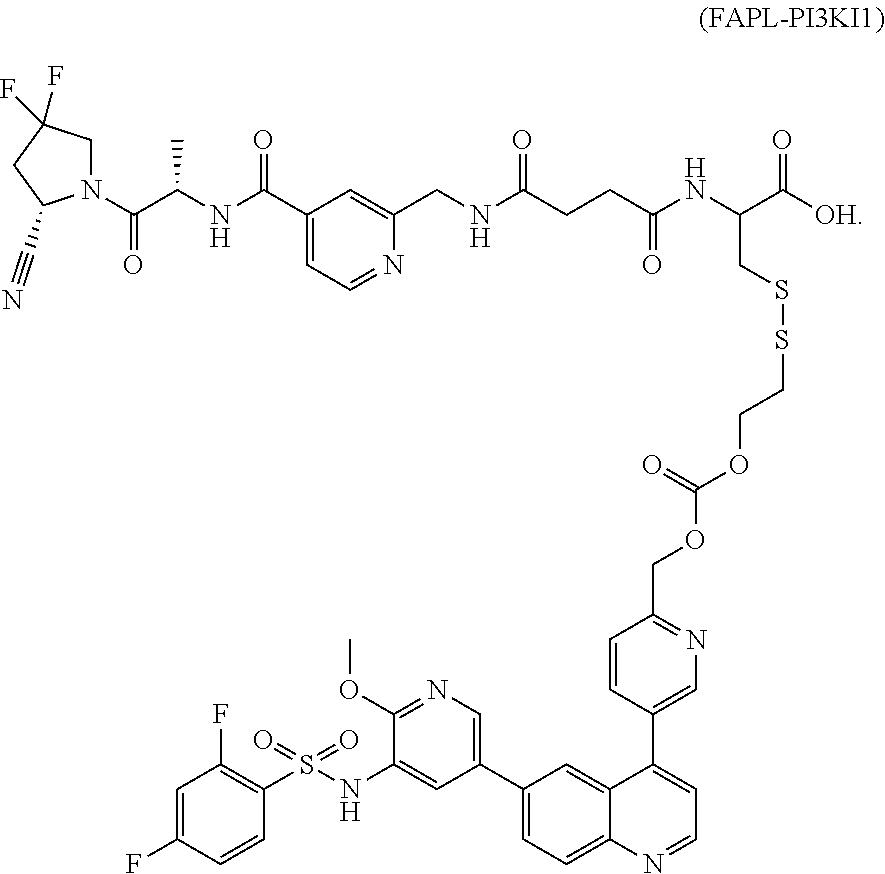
N1(C(C(NC(C2=CC=NC(CNC(CCC(NC(C([OH])=O)CSSCCOC(OCC3=NC=C(C4=CC=NC5=CC=C(C6=CN=C(OC)C(NS(C7=C(F)C=C(F)C=C7)(=O)=O)=C6)C=C45)C=C3)=O)=O)=O)=C2)=O)C)=O)CC(F)(F)CC1C#N
